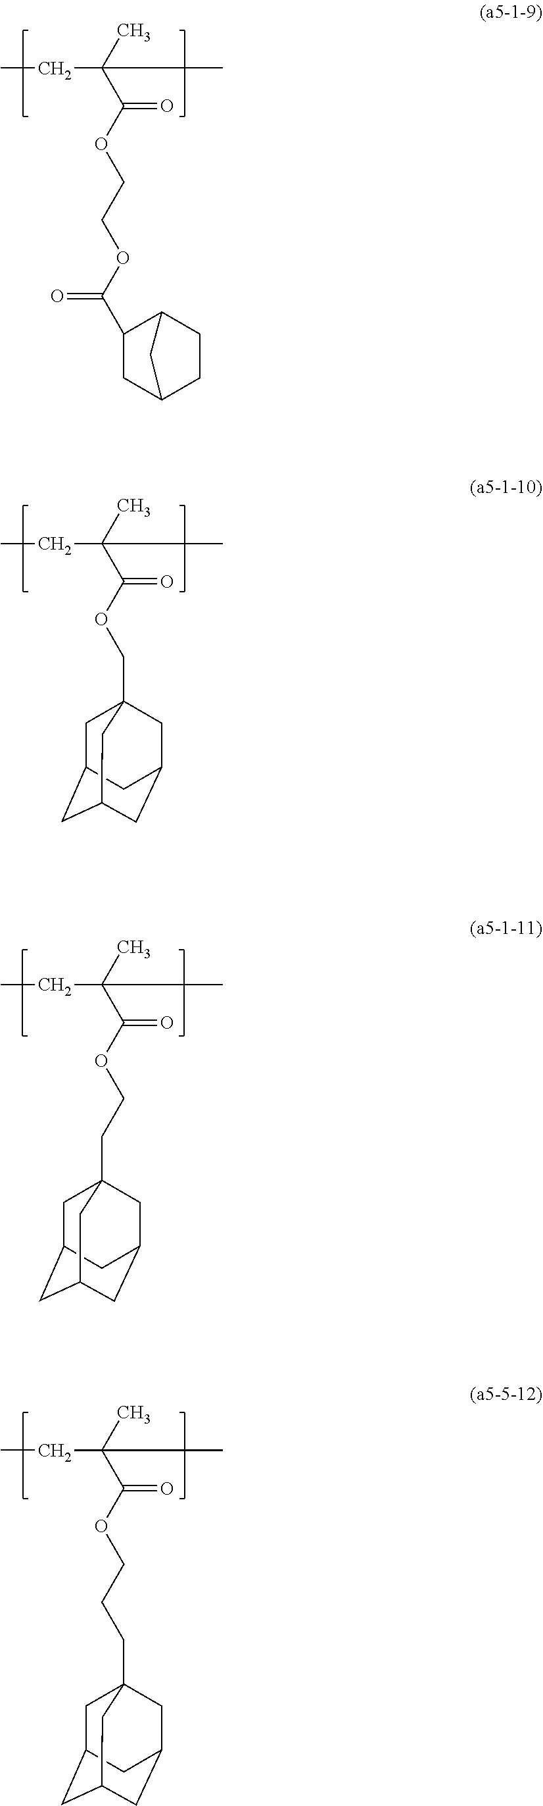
CCC(C(OCCOC(=O)C1CC2CCC1C2)=O)(C)C.CCC(C(OCC12CC3CC(CC(C1)C3)C2)=O)(C)C.CCC(C(OCCC12CC3CC(CC(C1)C3)C2)=O)(C)C.CCC(C(OCCCC12CC3CC(CC(C1)C3)C2)=O)(C)C
